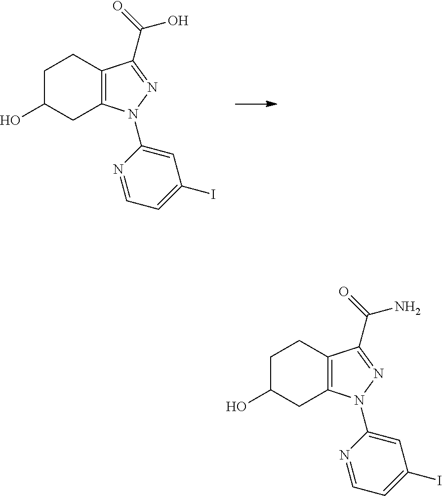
C1(N2C3=C(CCC(O)C3)C(C(=O)O)=N2)=CC(I)=CC=N1.C1(N2C3=C(CCC(O)C3)C(C(=O)N)=N2)=CC(I)=CC=N1
